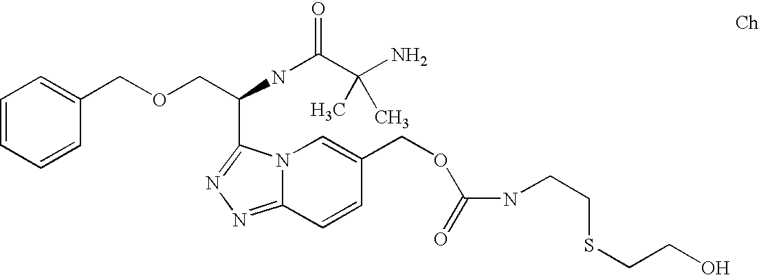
N12C(=NN=C1C(COCC1=CC=CC=C1)NC(C(N)(C)C)=O)C=CC(COC(NCCSCCO)=O)=C2
